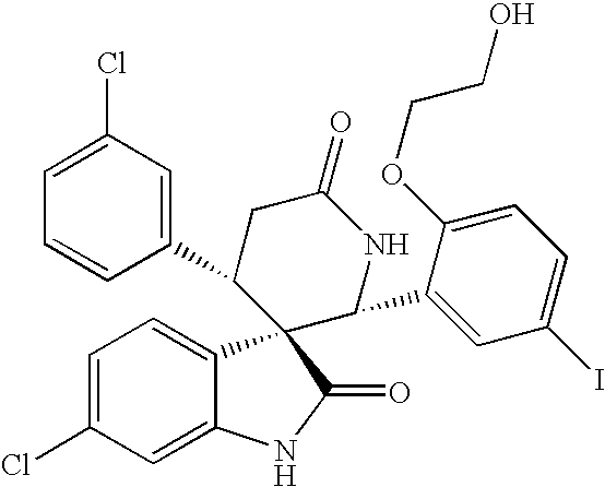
C1(C2CC(=O)NC(C3=CC(I)=CC=C3OCCO)C23C2=CC=C(Cl)C=C2NC3=O)=CC(Cl)=CC=C1
